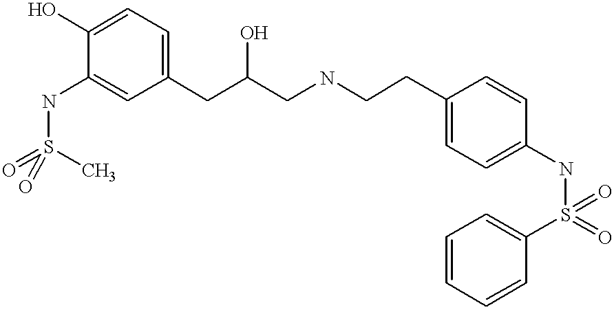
O=S(C)(=O)NC1=CC(CC(CNCCC2=CC=C(NS(C3=CC=CC=C3)(=O)=O)C=C2)O)=CC=C1O
